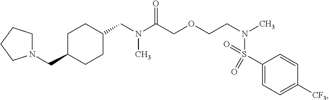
N(C(COCCN(C)S(C1=CC=C([CF3])C=C1)(=O)=O)=O)(C)CC1CCC(CN2CCCC2)CC1
